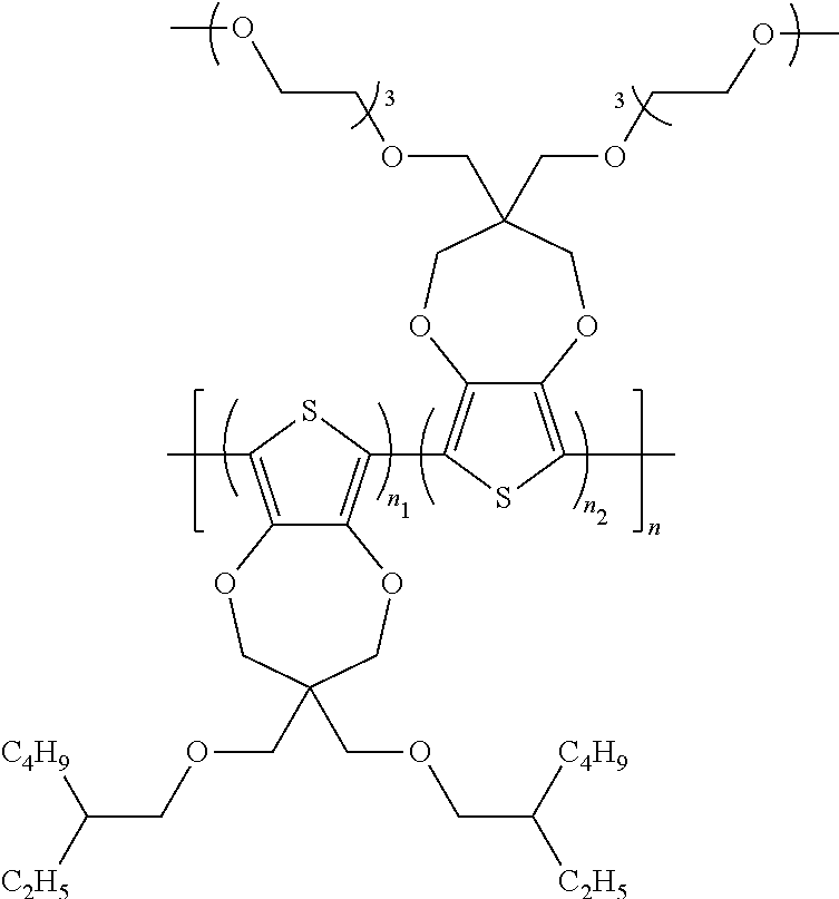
C12=C(C)SC(C3=C4C(=C(C)S3)OCC(COCC([C2H5])[C4H9])(COCC([C2H5])[C4H9])CO4)=C1OCC(COCCOC)(COCCOC)CO2
